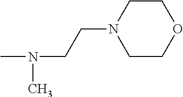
N1(CCN(C)C)CCOCC1
